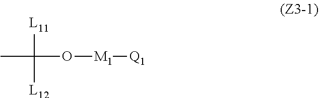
CC([L12])([L11])O[M1][Q1]
